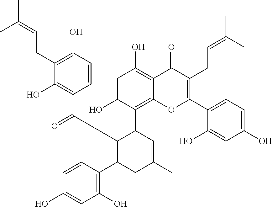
C1=CC(C2CC(C)=CC(C3=C4C(=C(O)C=C3O)C(=O)C(CC=C(C)C)=C(C3=CC=C(O)C=C3O)O4)C2C(=O)C2=C(O)C(CC=C(C)C)=C(O)C=C2)=C(O)C=C1O
